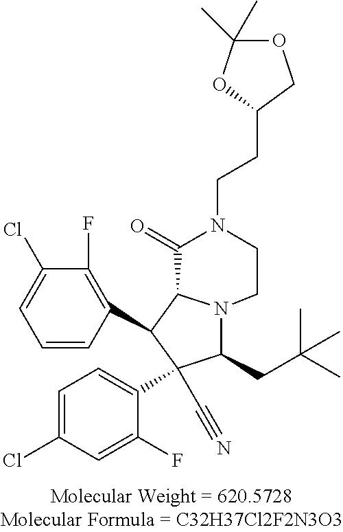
C1(C2C3N(C(CC(C)(C)C)C2(C2=CC=C(Cl)C=C2F)C#N)CCN(CCC2COC(C)(C)O2)C3=O)=C(F)C(Cl)=CC=C1
